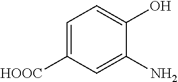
C1=C([HOOC])C=C(N)C(O)=C1
